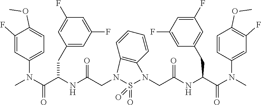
C(C(NC(C(N(C)C1=CC(F)=C(OC)C=C1)=O)CC1=CC(F)=CC(F)=C1)=O)N1C2=C(C=CC=C2)N(CC(NC(C(N(C)C2=CC=C(OC)C(F)=C2)=O)CC2=CC(F)=CC(F)=C2)=O)S1(=O)=O
